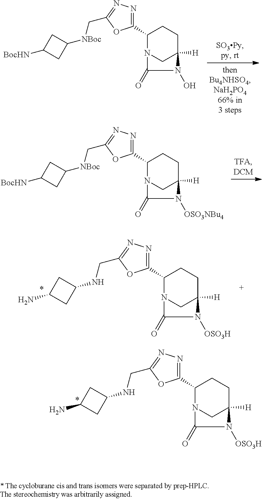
C1(C2=NN=C(C[NBoc]C3CC([BocHN])C3)O2)N2CC([H])(CC1)N(O)C2=O.C1(C2=NN=C(C[NBoc]C3CC([BocHN])C3)O2)N2CC([H])(CC1)N([OSO3NBu4])C2=O.C1(C2=NN=C(CNC3CC(N)C3)O2)N2CC([H])(CC1)N([OSO3H])C2=O.C1(C2=NN=C(CNC3CC(N)C3)O2)N2CC([H])(CC1)N([OSO3H])C2=O
